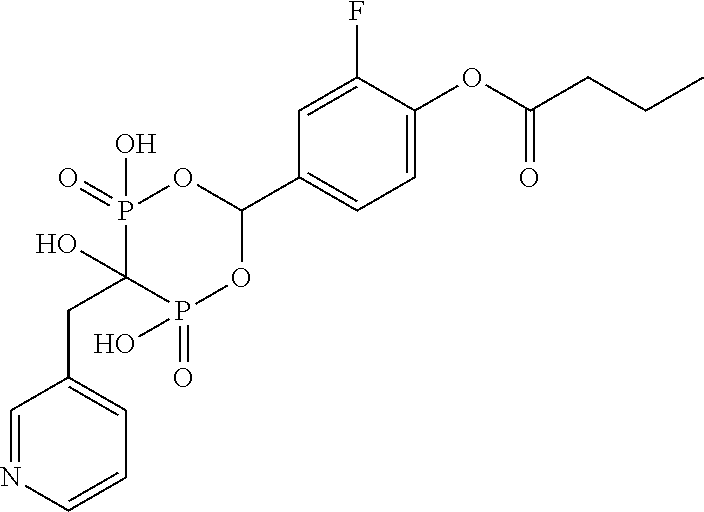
C1=NC=CC=C1CC1(O)P(=O)(O)OC(C2=CC=C(OC(CCC)=O)C(F)=C2)OP1(=O)O
